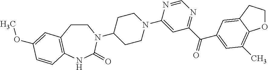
C1CC2=C(NC(=O)N1C1CCN(C3=CC(C(=O)C4=CC(C)=C5C(=C4)CCO5)=NC=N3)CC1)C=CC(OC)=C2
